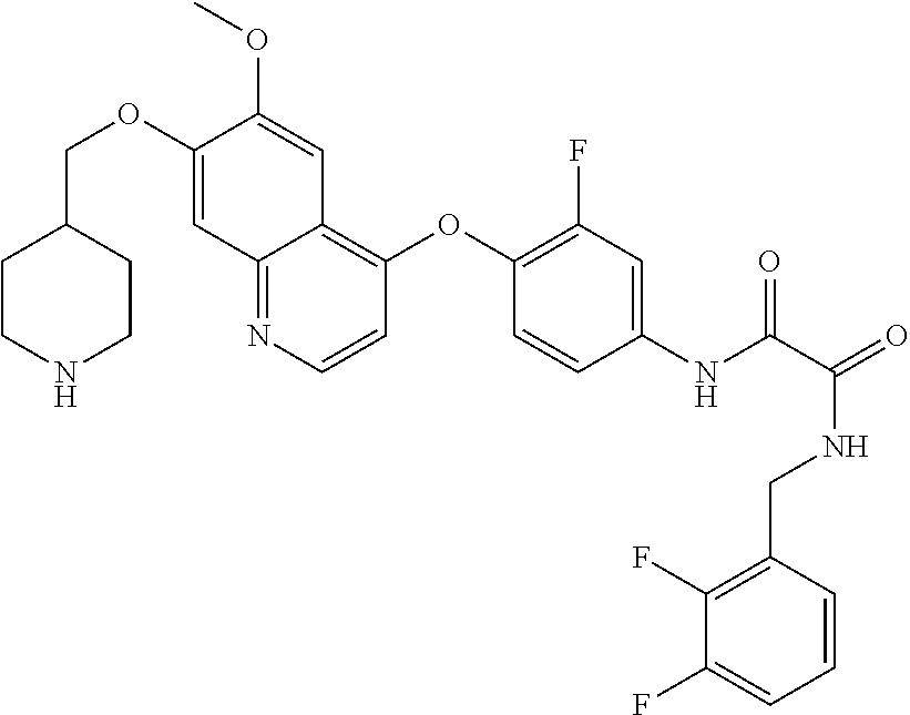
C1CNCCC1COC1=CC2=NC=CC(OC3=C(F)C=C(NC(C(=O)NCC4=C(F)C(F)=CC=C4)=O)C=C3)=C2C=C1OC
